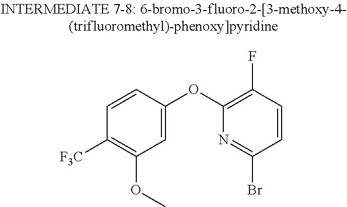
C1=CC(OC2=C(F)C=CC(Br)=N2)=CC(OC)=C1[F3C]
